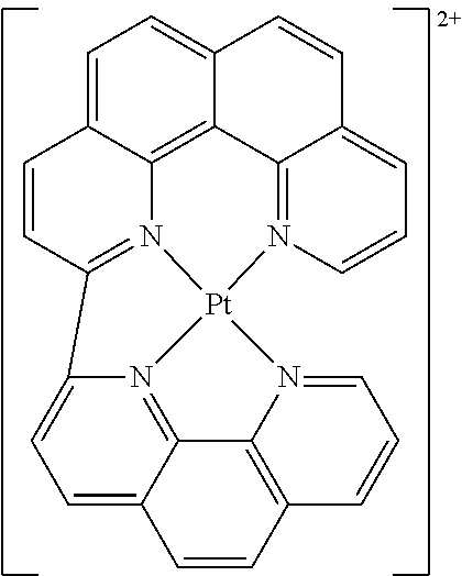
C1=C2C3=C4C(=C1)C=CC1=CC=CN(=C41)[Pt]14N3=C(C=C2)C2=CC=C3C(=N21)C1=C(C=C3)C=CC=N14
